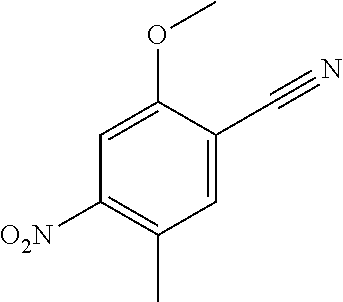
C1([O2N])=C(C)C=C(C#N)C(OC)=C1
